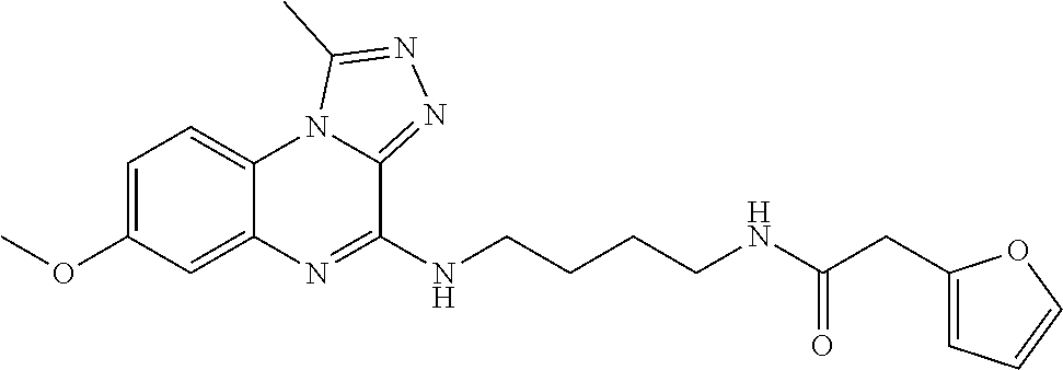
C1=C(OC)C=C2C(=C1)N1C(=NN=C1C)C(NCCCCNC(CC1=CC=CO1)=O)=N2
